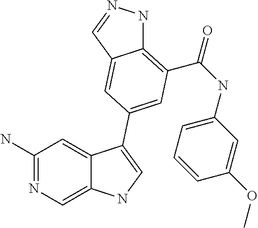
C1(N)=NC=C2C(=C1)C(C1=CC(C(=O)NC3=CC=CC(OC)=C3)=C3NN=CC3=C1)=CN2
